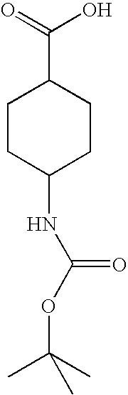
C1CC(NC(OC(C)(C)C)=O)CCC1C(=O)O
